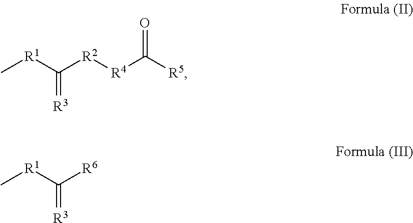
C[R1]C([R2][R4]C([R5])=O)=[R3].C[R1]C([R6])=[R3]
